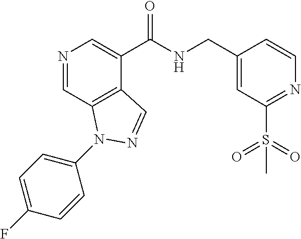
N1=CC2=C(C(C(NCC3=CC(S(=O)(=O)C)=NC=C3)=O)=C1)C=NN2C1=CC=C(F)C=C1
